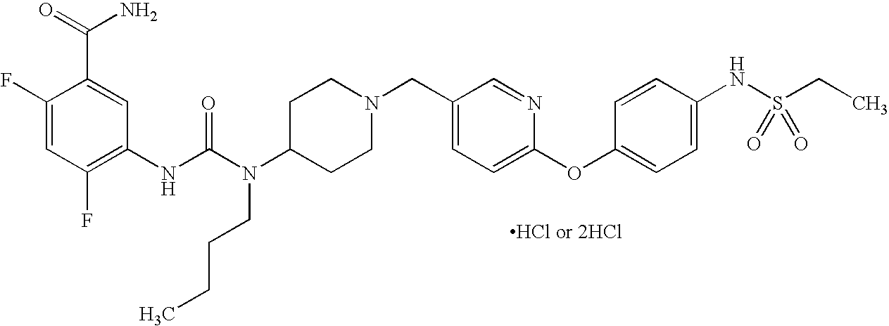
C1(F)=CC(F)=C(NC(N(C2CCN(CC3=CC=C(OC4=CC=C(NS(CC)(=O)=O)C=C4)N=C3)CC2)CCCC)=O)C=C1C(N)=O
